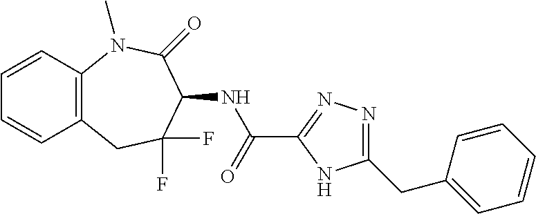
C1=CC2=C(C=C1)CC(F)(F)C(NC(C1=NN=C(CC3=CC=CC=C3)N1)=O)C(=O)N2C
